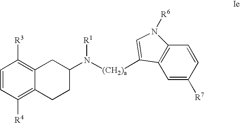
C1=CC([R4])=C2C(=C1[R3])CC(N([R1])[(CH2)a]C1=CN([R6])C3=C1C=C([R7])C=C3)CC2
